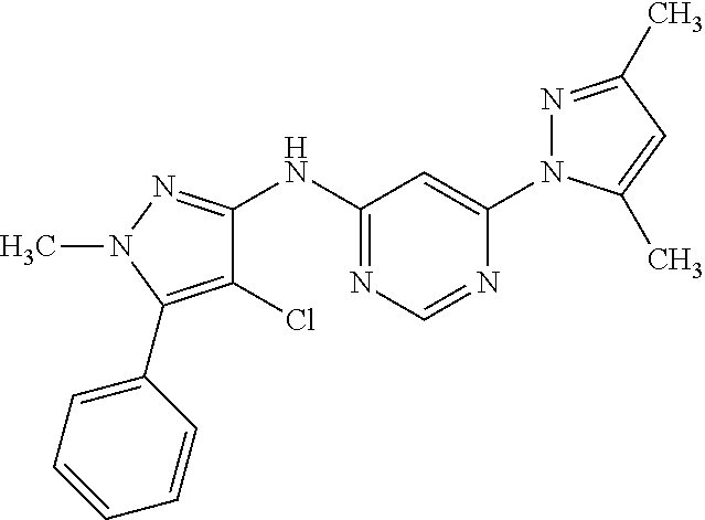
C1(NC2=NN(C)C(C3=CC=CC=C3)=C2Cl)=NC=NC(N2N=C(C)C=C2C)=C1
